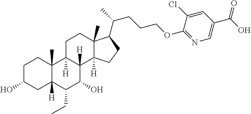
C1C(O)CC2([H])C(C)(C1)C1([H])C([H])(C(O)C2CC)C2([H])C(C)(CC1)C(C(CCCOC1=NC=C(C(O)=O)C=C1Cl)C)CC2
